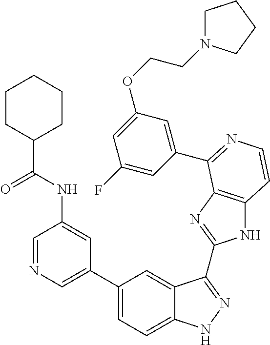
C1(C2=CN=CC(NC(C3CCCCC3)=O)=C2)=CC=C2C(=C1)C(C1=NC3=C(N1)C=CN=C3C1=CC(OCCN3CCCC3)=CC(F)=C1)=NN2
